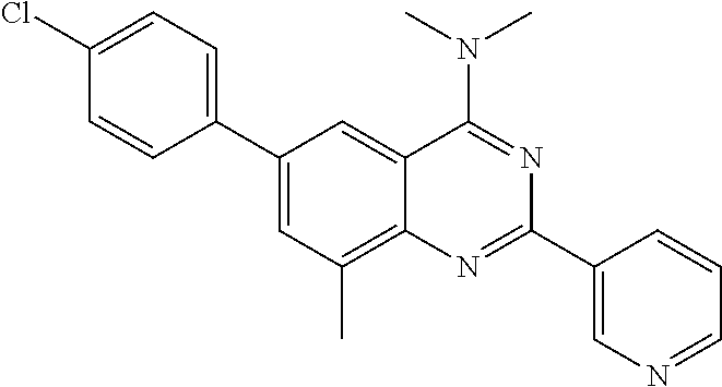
C1(C2=CC=C(Cl)C=C2)=CC(C)=C2C(=C1)C(N(C)C)=NC(C1=CN=CC=C1)=N2
